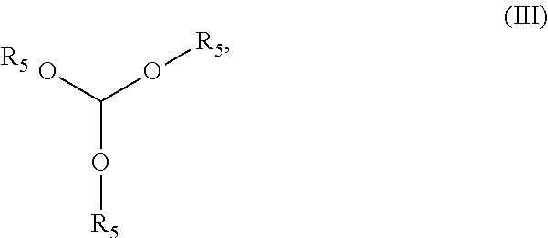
O(C(O)O[R5])[R5].[R5]
